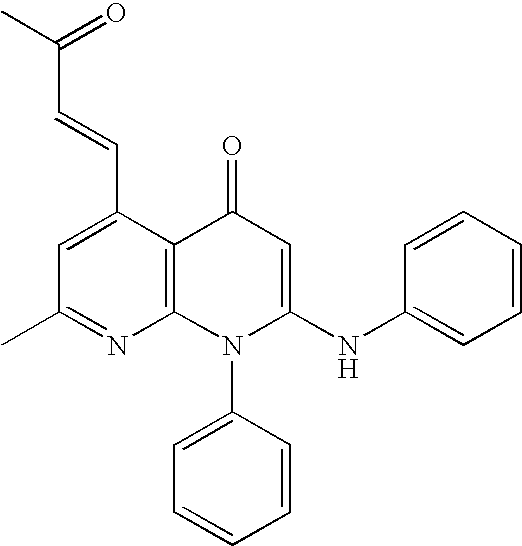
C1(C)=NC2=C(C(C=CC(C)=O)=C1)C(=O)C=C(NC1=CC=CC=C1)N2C1=CC=CC=C1
